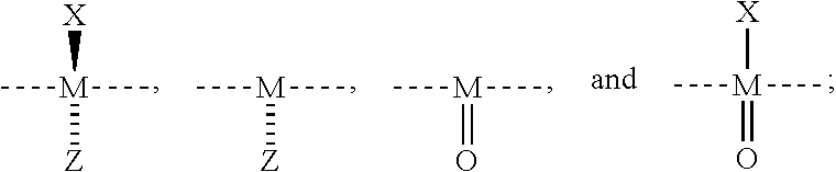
C[M](C)([X])=O.C[M](C)([X])[Z].C[M](C)[Z].C[M](C)=O
